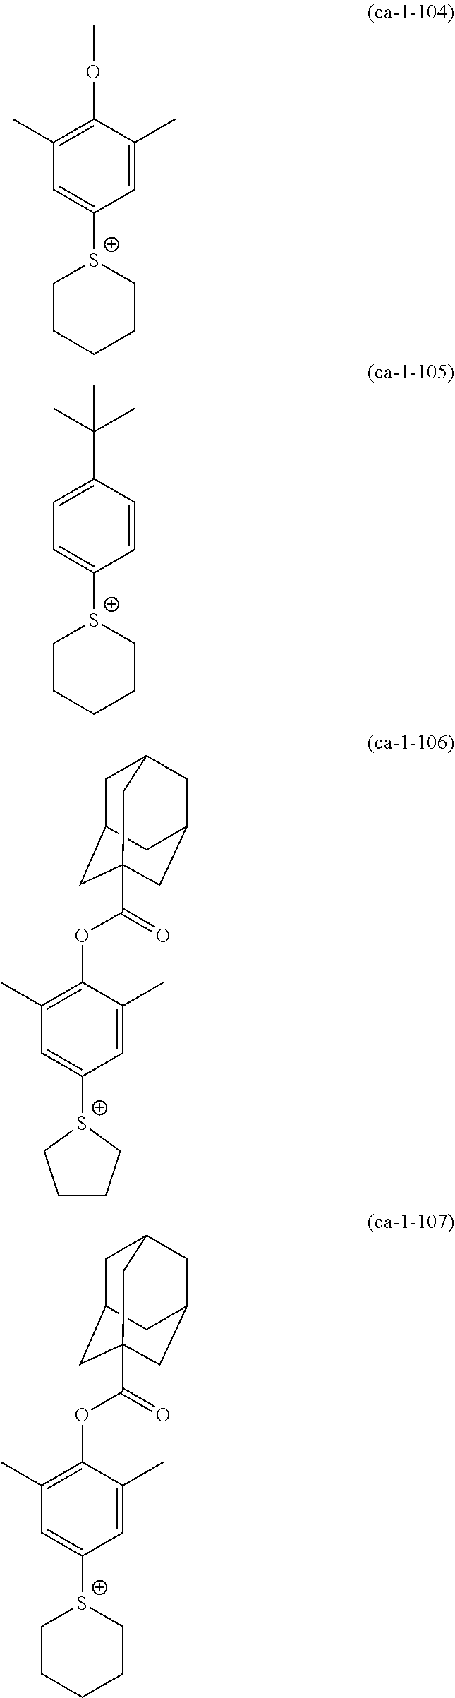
[S+]1(C2=CC(C)=C(OC)C(C)=C2)CCCCC1.C1CC[S+](C2=CC(C)=C(OC(C34CC5CC(CC(C3)C5)C4)=O)C(C)=C2)C1.[S+]1(C2=CC=C(C(C)(C)C)C=C2)CCCCC1.[S+]1(C2=CC(C)=C(OC(C34CC5CC(CC(C3)C5)C4)=O)C(C)=C2)CCCCC1
